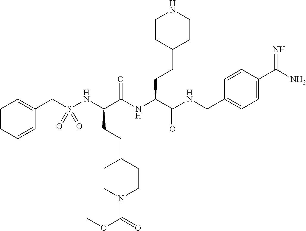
C1=CC=CC(CS(NC(C(NC(C(=O)NCC2=CC=C(C(=N)N)C=C2)CCC2CCNCC2)=O)CCC2CCN(C(=O)OC)CC2)(=O)=O)=C1
